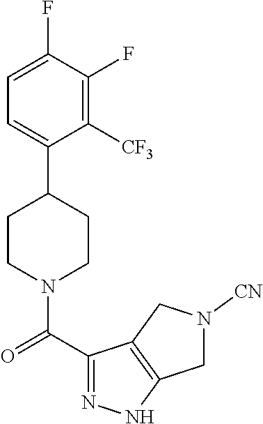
C1=C(F)C(F)=C([CF3])C(C2CCN(C(C3=NNC4=C3CN([CN])C4)=O)CC2)=C1
